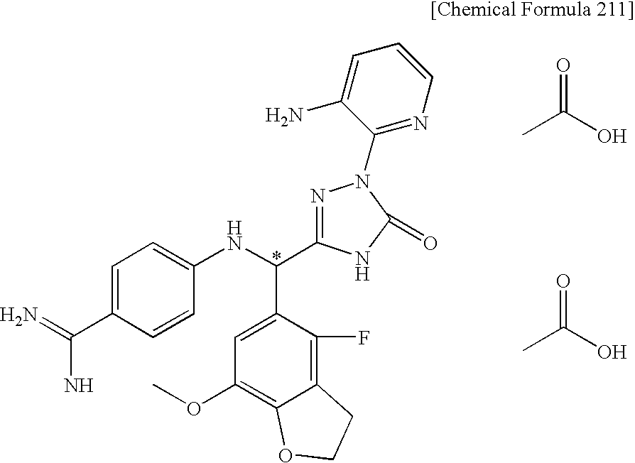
C1=C(C(=N)N)C=CC(NC(C2=CC(OC)=C3C(=C2F)CCO3)C2=NN(C3=NC=CC=C3N)C(=O)N2)=C1.C(O)(=O)C.C(O)(=O)C
